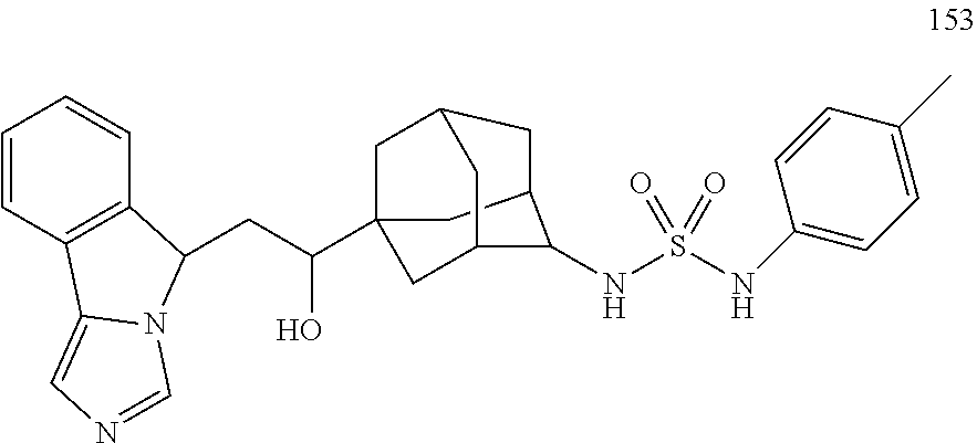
C(C(O)C12CC3CC(C1)C(NS(NC1=CC=C(C)C=C1)(=O)=O)C(C2)C3)C1C2=C(C=CC=C2)C2=CN=CN21
